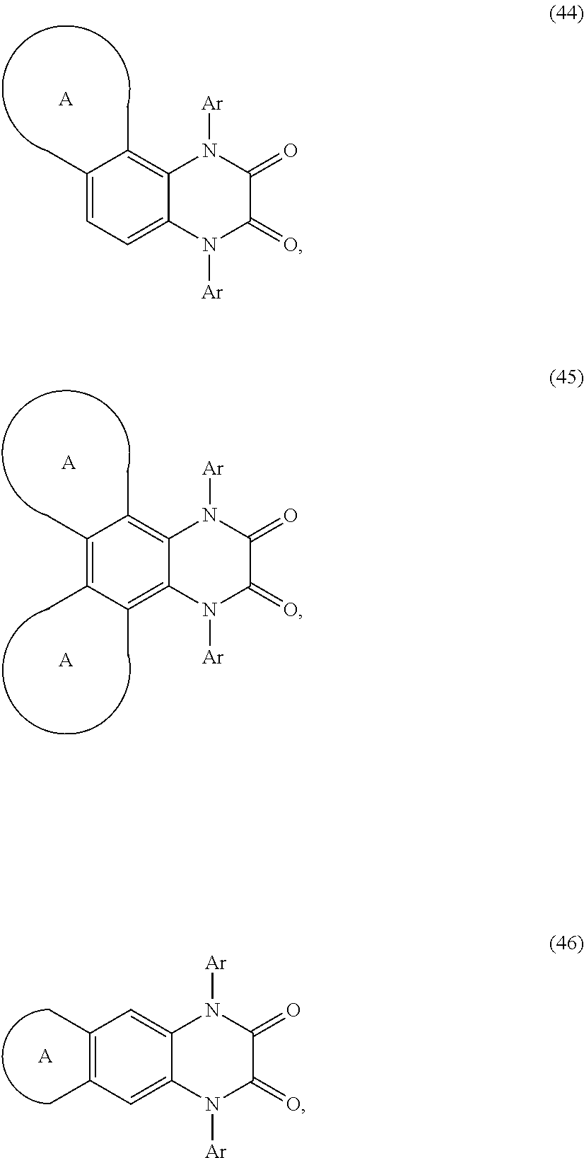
C1(C)=CC=C2C(=C1C)N([Ar])C(=O)C(=O)N2[Ar].[A].[A].C1(C)=C(C)C(C)=C2C(=C1C)N([Ar])C(=O)C(=O)N2[Ar].[A].C1(C)=C(C)C=C2C(=C1)N([Ar])C(=O)C(=O)N2[Ar].[A]
